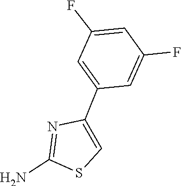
C1(F)=CC(F)=CC(C2=CSC(N)=N2)=C1
